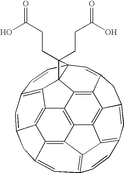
C12=C3C4=C5C6=C1C1=C7C=C6CC5=CC5=C4C4=C(C=C6C(=C34)C3=C2C12C(C=C3C6)(C=C7)C2(CCC(O)=O)CCC(O)=O)C=C5
